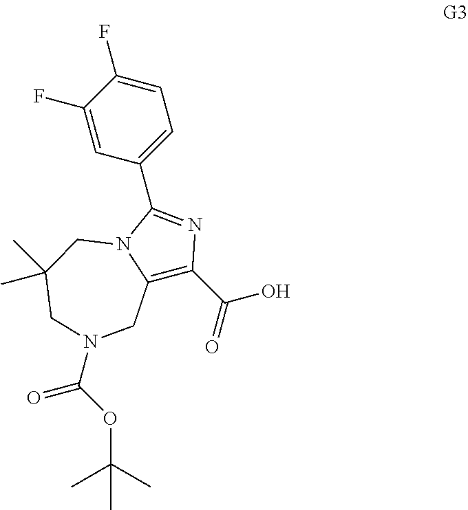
C1(F)=CC=C(C2=NC(C(O)=O)=C3N2CC(C)(C)CN(C(OC(C)(C)C)=O)C3)C=C1F
